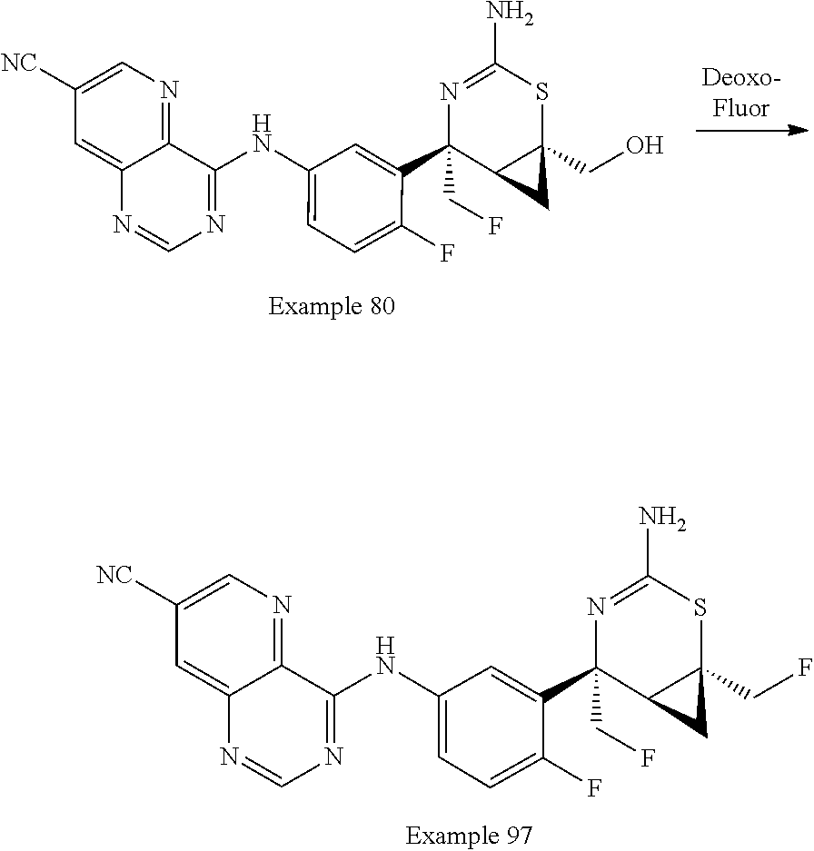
C12=CC([NC])=CN=C1C(NC1=CC=C(F)C(C3(CF)C4C(CF)(SC(N)=N3)C4)=C1)=NC=N2.C12=CC([NC])=CN=C1C(NC1=CC=C(F)C(C3(CF)C4C(CO)(SC(N)=N3)C4)=C1)=NC=N2
